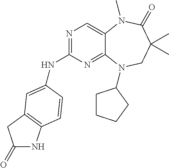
N1=C(NC2=CC3=C(NC(=O)C3)C=C2)N=C2C(=C1)N(C)C(=O)C(C)(C)CN2C1CCCC1
